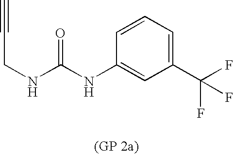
C#CCNC(NC1=CC(C(F)(F)F)=CC=C1)=O
